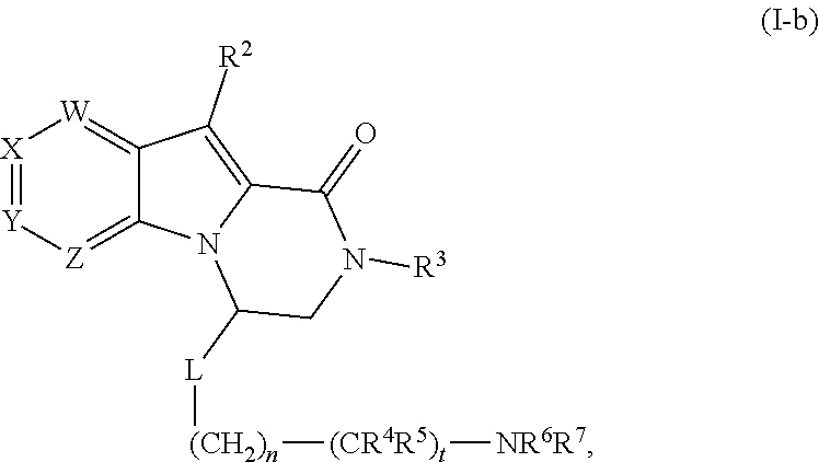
[X]1=[Y][Z]=C2C(=[W]1)C([R2])=C1N2C([L][(CH2)n][(CR4R5)t][NR6R7])CN([R3])C1=O
